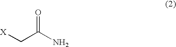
O=C(N)C[X]
